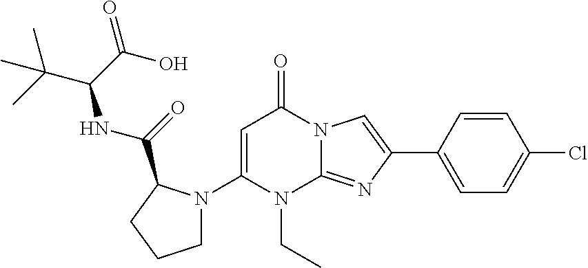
C1(N2CCCC2C(=O)NC(C(C)(C)C)C(O)=O)=CC(=O)N2C(=NC(C3=CC=C(Cl)C=C3)=C2)N1CC
